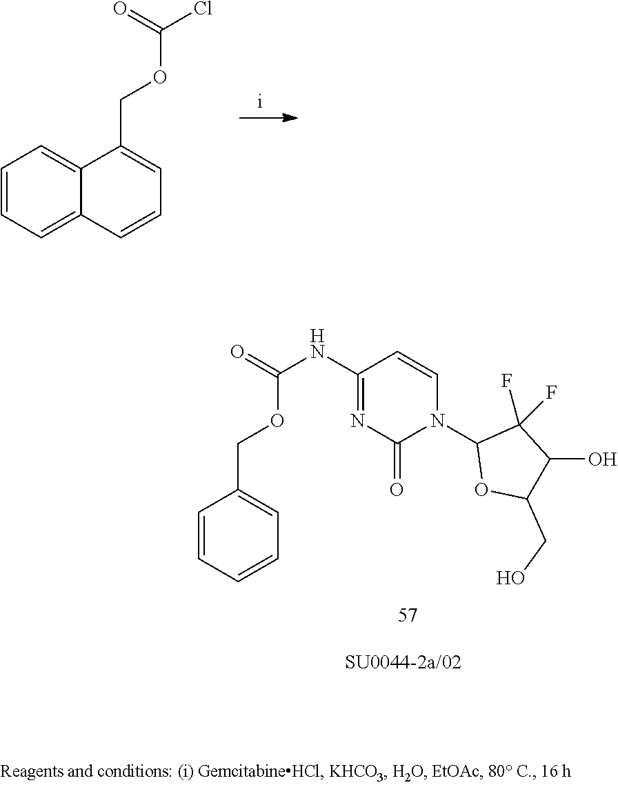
C1=CC(COC(NC2=NC(=O)N(C3OC(CO)C(O)C3(F)F)C=C2)=O)=CC=C1.C1=CC=C2C(=C1)C(COC(Cl)=O)=CC=C2
